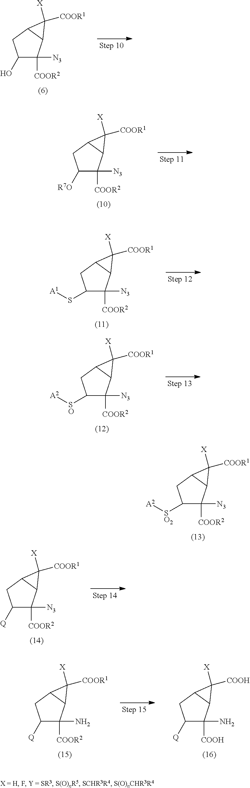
C1(O)C([N3])([COOR2])C2C(C1)C2([X])[COOR1].C1([R7O])C([N3])([COOR2])C2C(C1)C2([X])[COOR1].C1([SO2][A2])C([N3])([COOR2])C2C(C1)C2([X])[COOR1].C1(S[A1])C([N3])([COOR2])C2C(C1)C2([X])[COOR1].C1([SO][A2])C([N3])([COOR2])C2C(C1)C2([X])[COOR1].C1([Q])C([N3])([COOR2])C2C(C1)C2([X])[COOR1].C1([Q])C(N)([COOR2])C2C(C1)C2([X])[COOR1].C1([Q])C(N)([COOH])C2C(C1)C2([X])[COOH]
